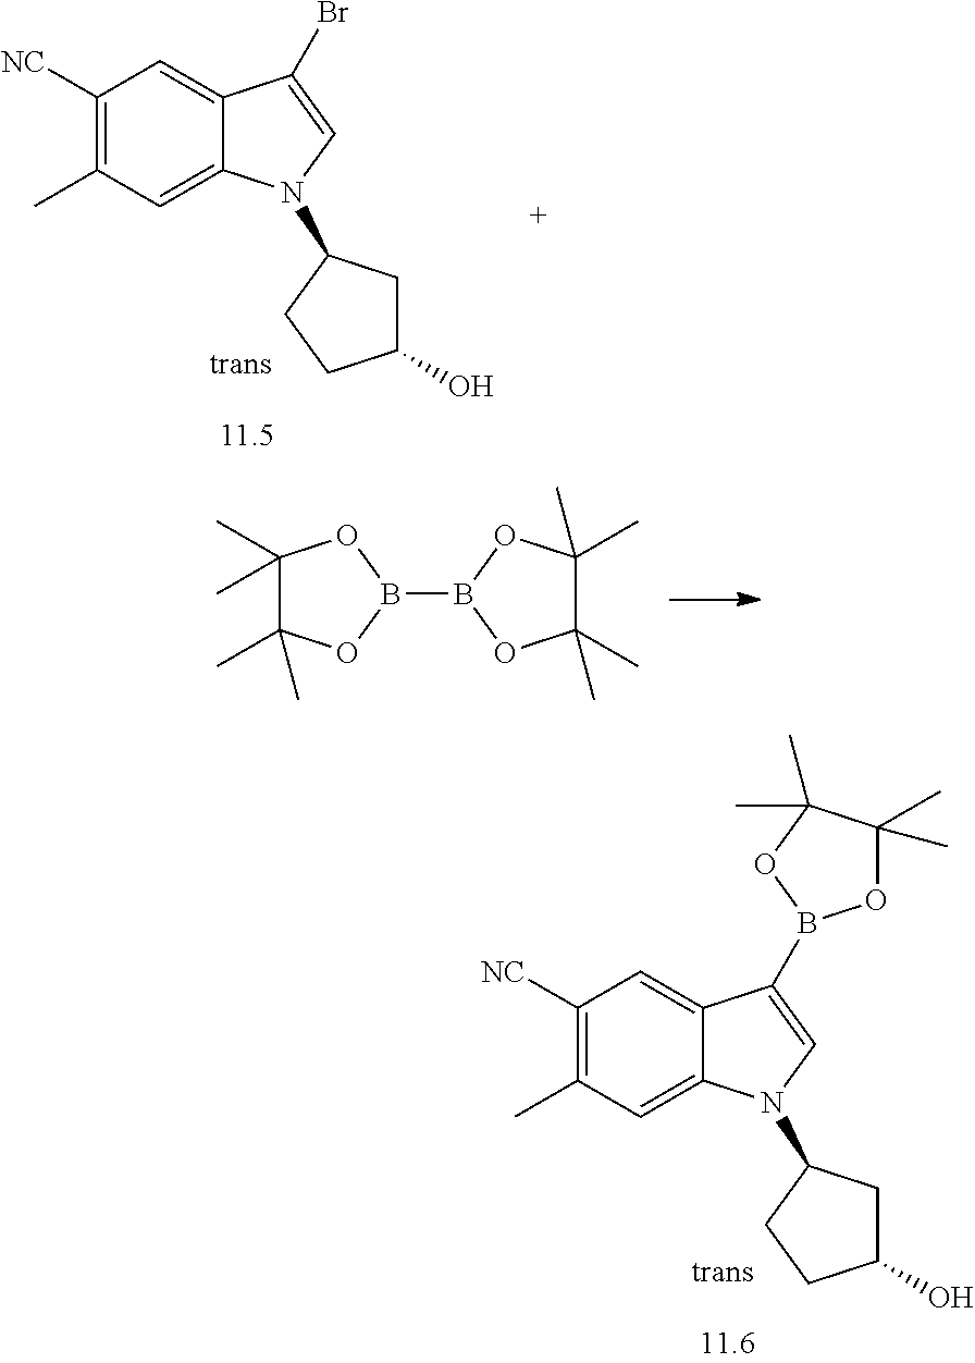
C1(C)(C)C(C)(C)OB(B2OC(C)(C)C(C)(C)O2)O1.C1([NC])=C(C)C=C2C(=C1)C(B1OC(C)(C)C(C)(C)O1)=CN2C1CC(O)CC1.C1([NC])=C(C)C=C2C(=C1)C(Br)=CN2C1CC(O)CC1
